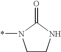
C1CNC(=O)N1*
